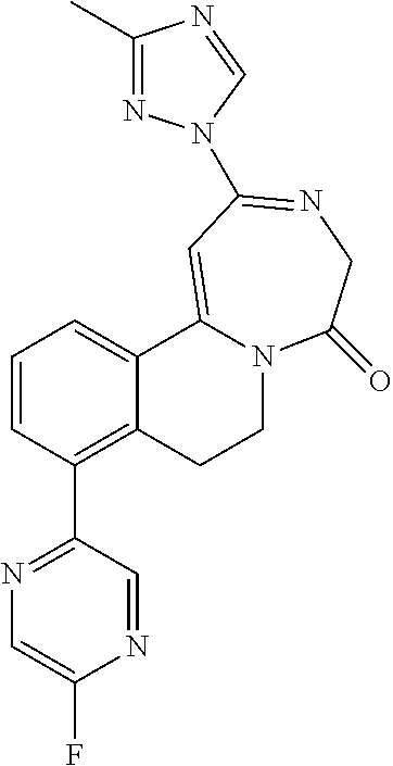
C1=CC(C2=NC=C(F)N=C2)=C2C(=C1)C1=CC(N3N=C(C)N=C3)=NCC(=O)N1CC2
